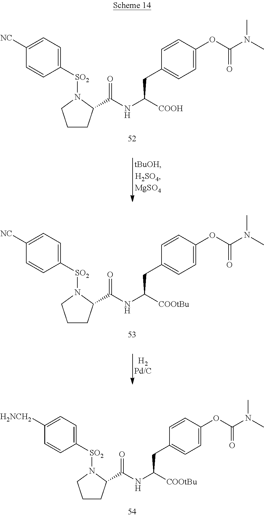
C1([NC])=CC=C([SO2]N2CCCC2C(NC([COOH])CC2=CC=C(OC(N(C)C)=O)C=C2)=O)C=C1.C1([NC])=CC=C([SO2]N2CCCC2C(NC([COOtBu])CC2=CC=C(OC(N(C)C)=O)C=C2)=O)C=C1.C1([H2NCH2])=CC=C([SO2]N2CCCC2C(NC([COOtBu])CC2=CC=C(OC(N(C)C)=O)C=C2)=O)C=C1
